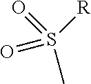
CS([R])(=O)=O
